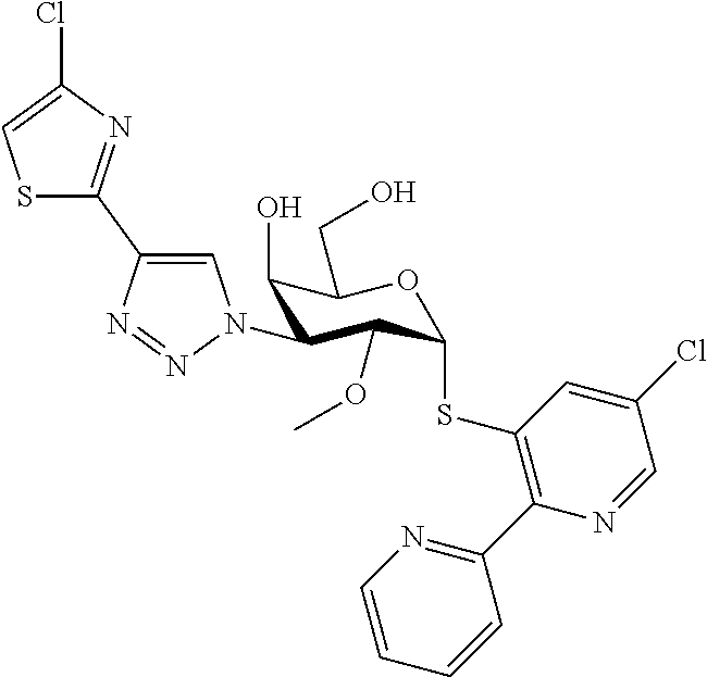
C1(O)C(N2C=C(C3=NC(Cl)=CS3)N=N2)C(OC)C(SC2=C(C3=NC=CC=C3)N=CC(Cl)=C2)OC1CO
